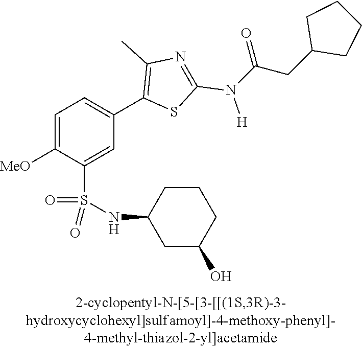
C1=C([MeO])C(S(NC2CC(O)CCC2)(=O)=O)=CC(C2=C(C)N=C(N([H])C(CC3CCCC3)=O)S2)=C1
